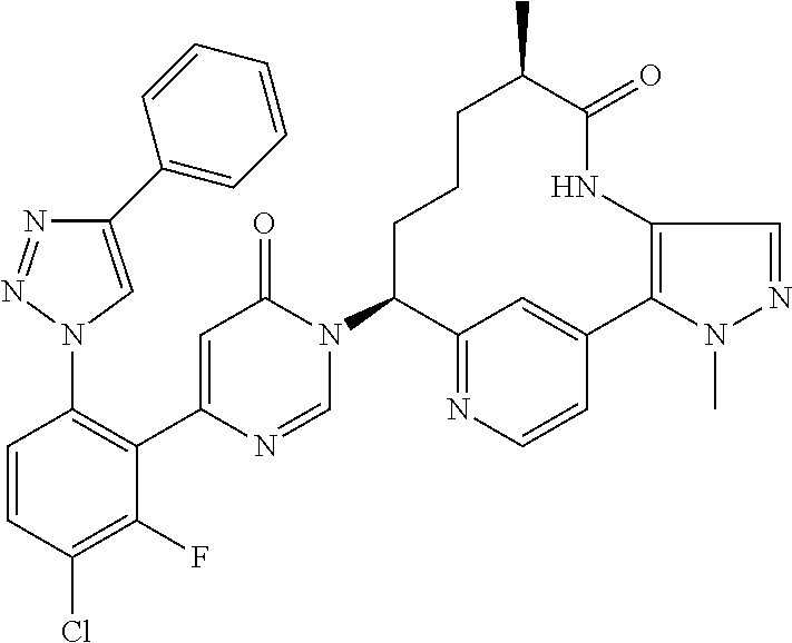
C12=C(NC(=O)C(C)CCCC(N3C=NC(C4=C(N5N=NC(C6=CC=CC=C6)=C5)C=CC(Cl)=C4F)=CC3=O)C3=NC=CC1=C3)C=NN2C
